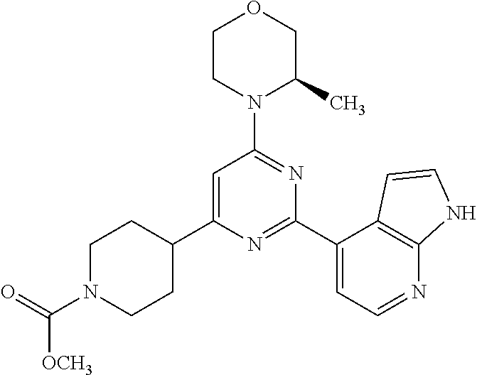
C1=C(C2CCN(C(=O)[OCH3])CC2)N=C(C2=CC=NC3=C2C=CN3)N=C1N1C(C)COCC1
